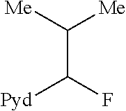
C(C(F)[Pyd])([Me])[Me]
